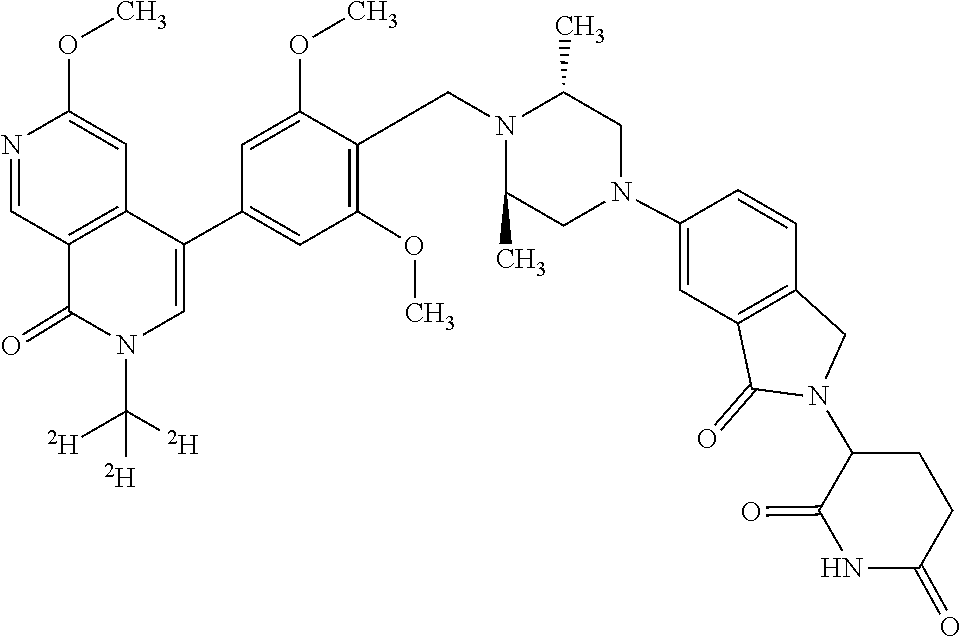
N1(C([D])([D])[D])C(=O)C2=C(C(C3=CC(OC)=C(CN4C(C)CN(C5=CC6=C(C=C5)CN(C5CCC(=O)NC5=O)C6=O)CC4C)C(OC)=C3)=C1)C=C(OC)N=C2
